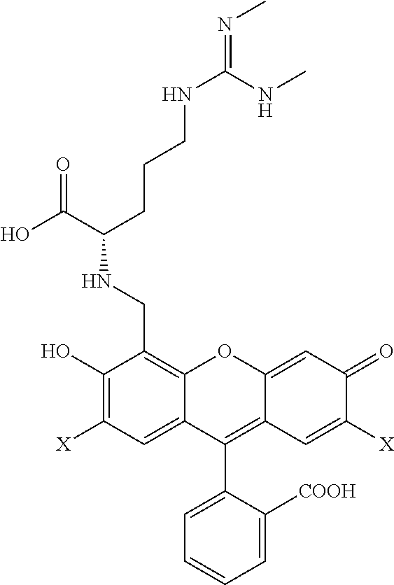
OC(C(CCCNC(NC)=NC)NCC1=C2C(=CC([X])=C1O)C(C1=CC=CC=C1[COOH])=C1C(=CC(=O)C([X])=C1)O2)=O
